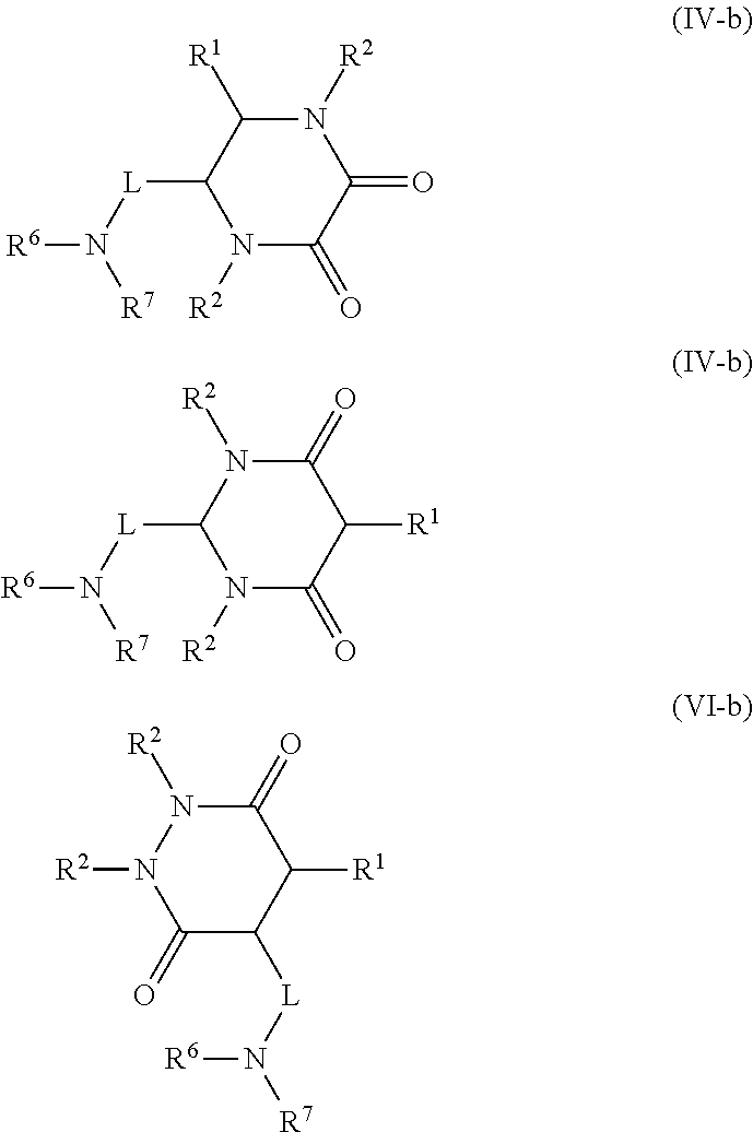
N1([R2])C([R1])C([L]N([R6])[R7])N([R2])C(=O)C1=O.C1(=O)N([R2])N([R2])C(=O)C([L]N([R7])[R6])C1[R1].C1(=O)N([R2])C([L]N([R6])[R7])N([R2])C(=O)C1[R1]
